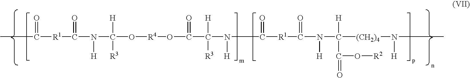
CC(=O)[R1]C(=O)N([H])C([H])([R3])O[R4]OC(=O)C([H])([R3])N([H])C(=O)[R1]C(=O)N([H])C([(CH2)4]N([H])C)(C(=O)O[R2])[H]
